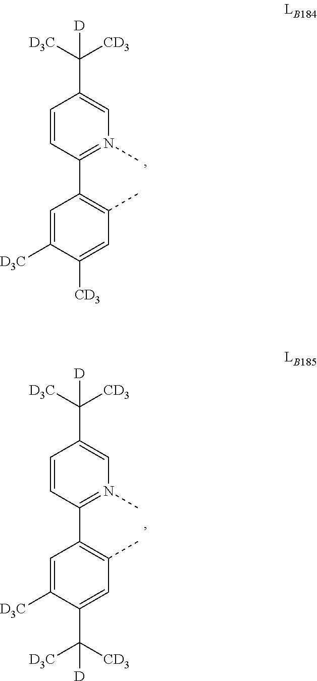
C1=C([D3C])C([CD3])=CC(C)=C1C1=N(C)C=C(C([CD3])([D3C])[D])C=C1.C1=C([D3C])C(C([CD3])([D3C])[D])=CC(C)=C1C1=N(C)C=C(C([CD3])([D3C])[D])C=C1
